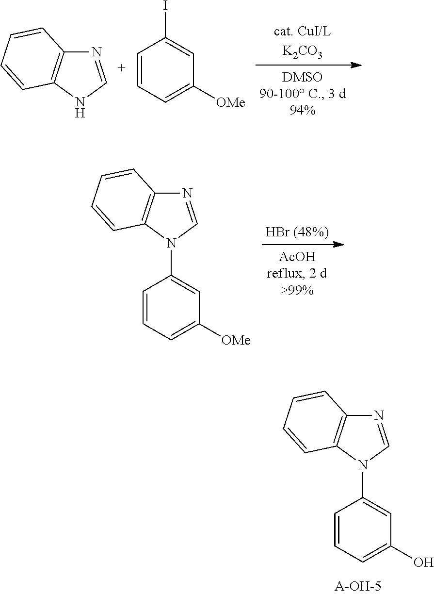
N1=CNC2=C1C=CC=C2.C1=CC=C([OMe])C=C1I.N1=CN(C2=CC([OMe])=CC=C2)C2=C1C=CC=C2.N1=CN(C2=CC(O)=CC=C2)C2=C1C=CC=C2
